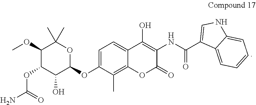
C12=CC=CC=C1C(C(=O)NC1=C(O)C3=CC=C(OC4OC(C)(C)C(OC)C(OC(N)=O)C4O)C(C)=C3OC1=O)=CN2
